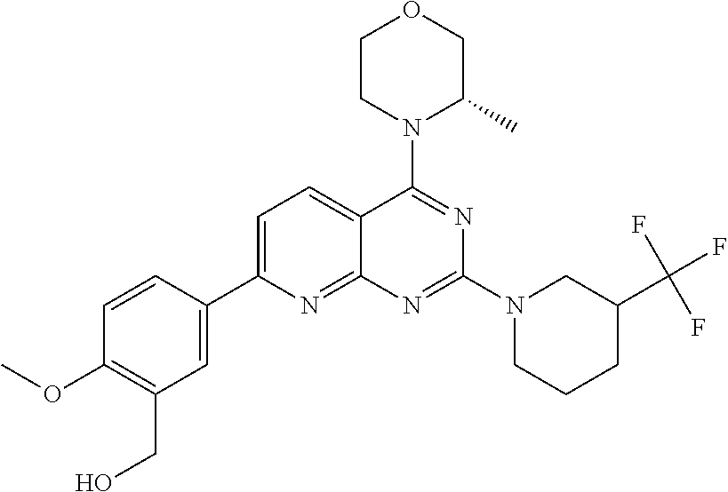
C1=C(C2=CC(CO)=C(OC)C=C2)N=C2C(=C1)C(N1C(C)COCC1)=NC(N1CCCC(C(F)(F)F)C1)=N2
